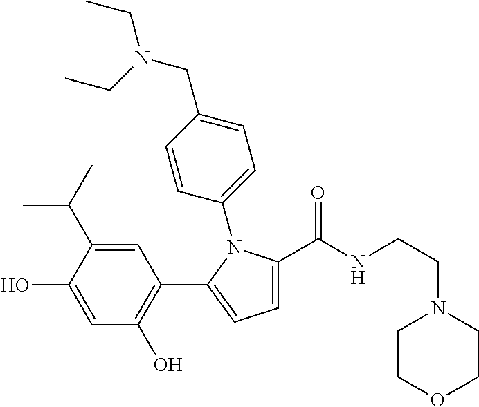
C1=C(C(NCCN2CCOCC2)=O)N(C2=CC=C(CN(CC)CC)C=C2)C(C2=C(O)C=C(O)C(C(C)C)=C2)=C1
